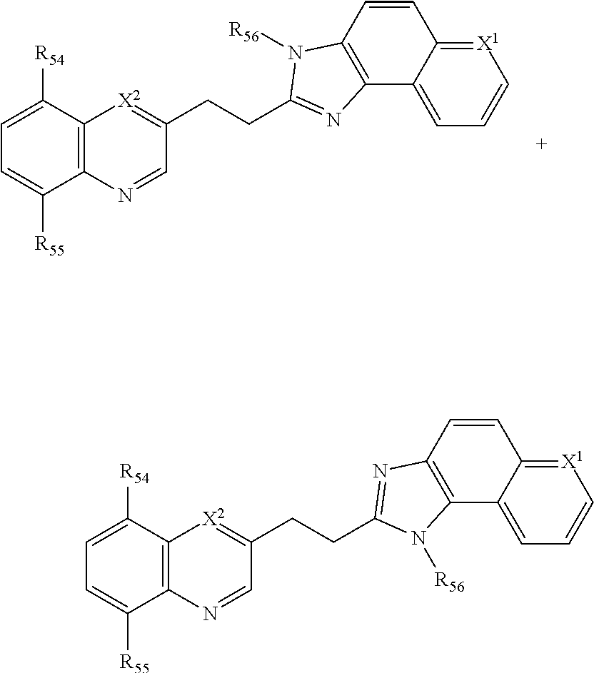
C12=C(C([R54])=CC=C1[R55])[X2]=C(CCC1=NC3=C(C=CC4=[X1]C=CC=C43)N1[R56])C=N2.C12=C(C([R54])=CC=C1[R55])[X2]=C(CCC1=NC3=C(C4=CC=C[X1]=C4C=C3)N1[R56])C=N2
